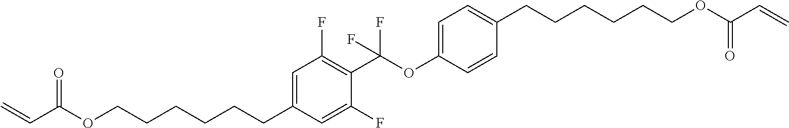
O=C(OCCCCCCC1=CC(F)=C(C(OC2=CC=C(CCCCCCOC(C=C)=O)C=C2)(F)F)C(F)=C1)C=C
